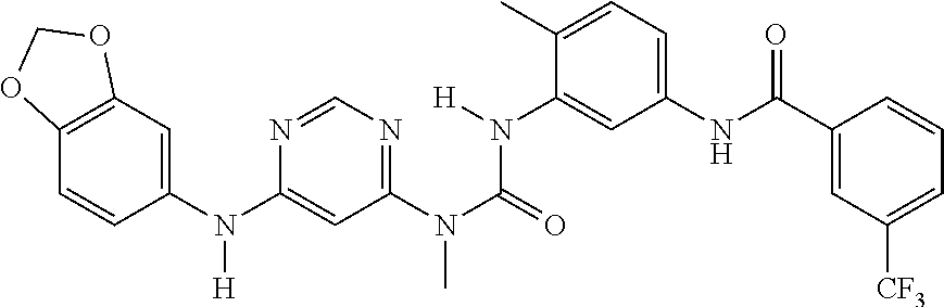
C1=C(N(C2=CC(N(C)C(=O)N(C3=CC(NC(C4=CC([CF3])=CC=C4)=O)=CC=C3C)[H])=NC=N2)[H])C=CC2=C1OCO2
